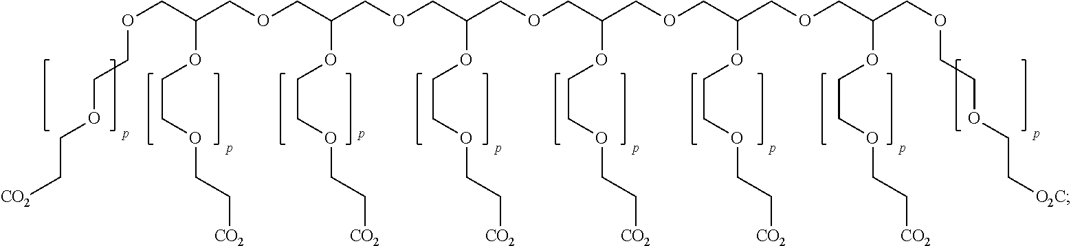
[CO2]CCOCCOCC(COCC(OCCOCC[CO2])COCC(OCCOCC[CO2])COCC(OCCOCC[CO2])COCC(OCCOCC[CO2])COCC(COCCOCC[O2C])OCCOCC[CO2])OCCOCC[CO2]
